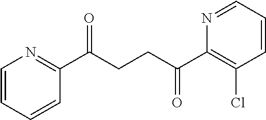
C1(C(CCC(C2=C(Cl)C=CC=N2)=O)=O)=NC=CC=C1
